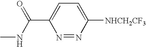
N1=NC([NHCH2CF3])=CC=C1C(NC)=O
